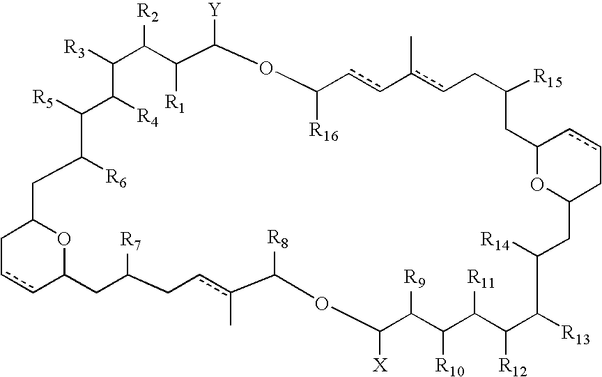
C1([R3])C([R4])C([R5])C([R6])CC2OC(CC([R7])Ccc(C)C([R8])OC([X])C([R9])C([R10])C([R11])C([R12])C([R13])C([R14])CC3OC(CC([R15])Ccc(C)-ccC([R16])OC([Y])C([R1])C1[R2])ccC3)ccC2
